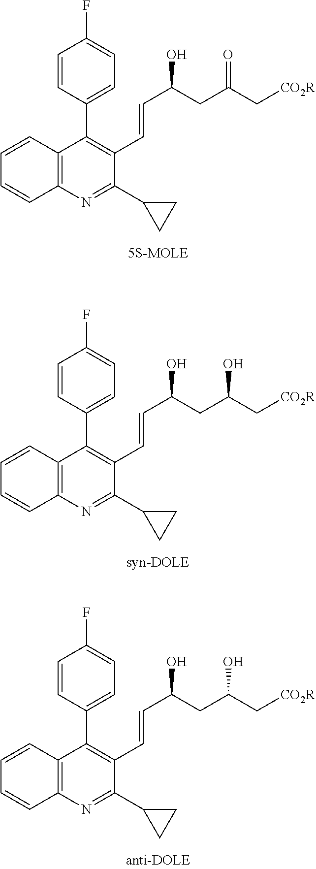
C12=C(N=C(C3CC3)C(C=CC(CC(C[CO2R])=O)O)=C1C1=CC=C(F)C=C1)C=CC=C2.C12=C(N=C(C3CC3)C(C=CC(CC(C[CO2R])O)O)=C1C1=CC=C(F)C=C1)C=CC=C2.C12=C(N=C(C3CC3)C(C=CC(CC(C[CO2R])O)O)=C1C1=CC=C(F)C=C1)C=CC=C2
